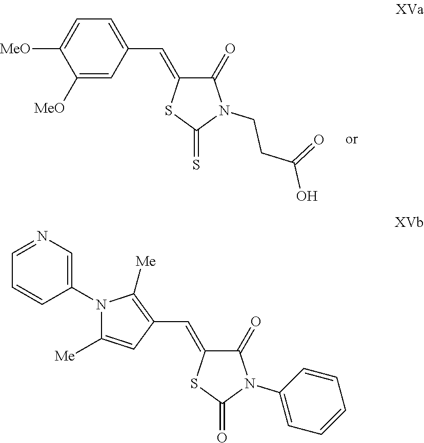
C1(C=C2C(=O)N(CCC(O)=O)C(=S)S2)=CC=C([MeO])C([MeO])=C1.C1(N2C([Me])=CC(C=C3C(=O)N(C4=CC=CC=C4)C(=O)S3)=C2[Me])=CN=CC=C1
